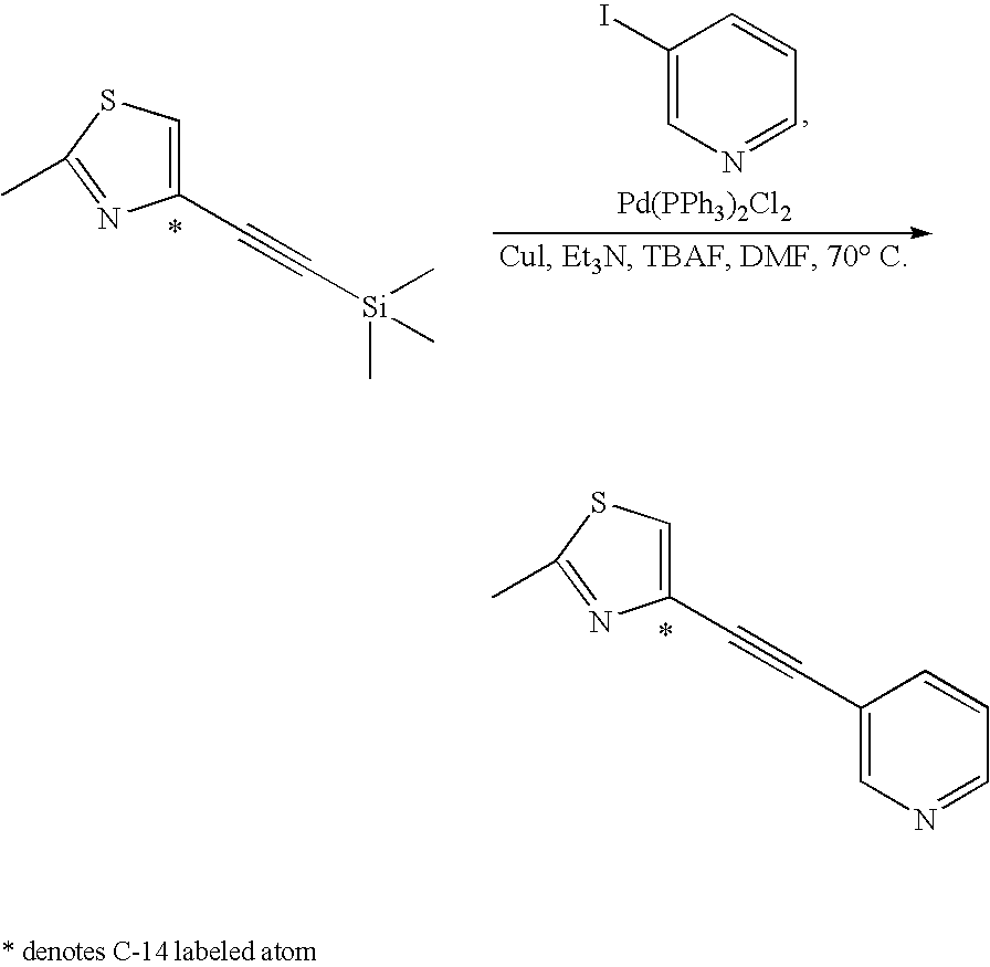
C1(C#CC2=CN=CC=C2)=CSC(C)=N1.C1(C#C[Si](C)(C)C)=CSC(C)=N1.C1(I)=CN=CC=C1.[Pd(PPh3)2Cl2]
